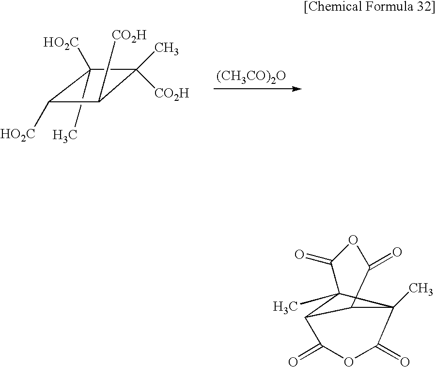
C1([HO2C])(C)C([CO2H])(C)C([CO2H])C1[HO2C].[(CH3CO)2O].O=C1OC(=O)C2(C)C3(C)C1C2C(=O)OC3=O
